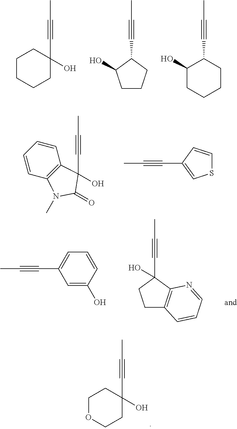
CC#CC1(O)CCCCC1.CC#CC1C(O)CCC1.CC#CC1C(O)CCCC1.C1=CC2=C(C=C1)C(C#CC)(O)C(=O)N2C.CC#CC1=CSC=C1.CC#CC1=CC=CC(O)=C1.CC#CC1(O)CCC2=C1N=CC=C2.CC#CC1(O)CCOCC1
